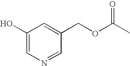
C1(O)=CN=CC(COC(C)=O)=C1
